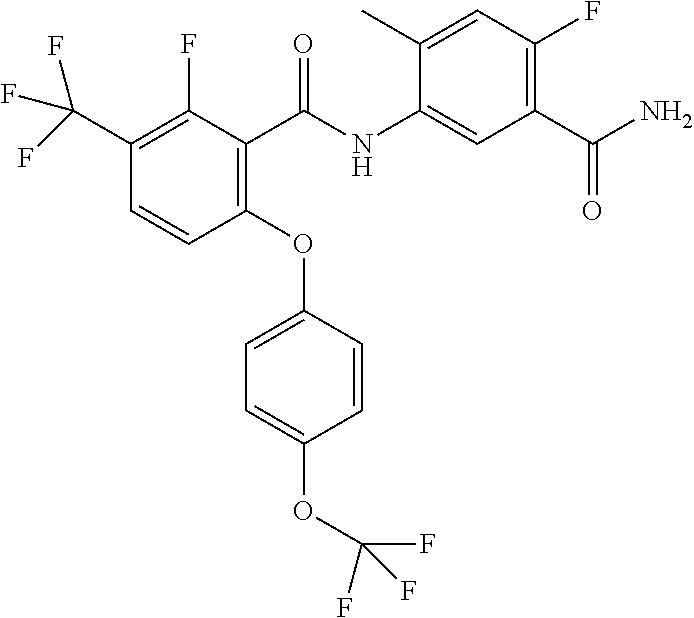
C1(C(F)(F)F)=C(F)C(C(NC2=CC(C(N)=O)=C(F)C=C2C)=O)=C(OC2=CC=C(OC(F)(F)F)C=C2)C=C1
